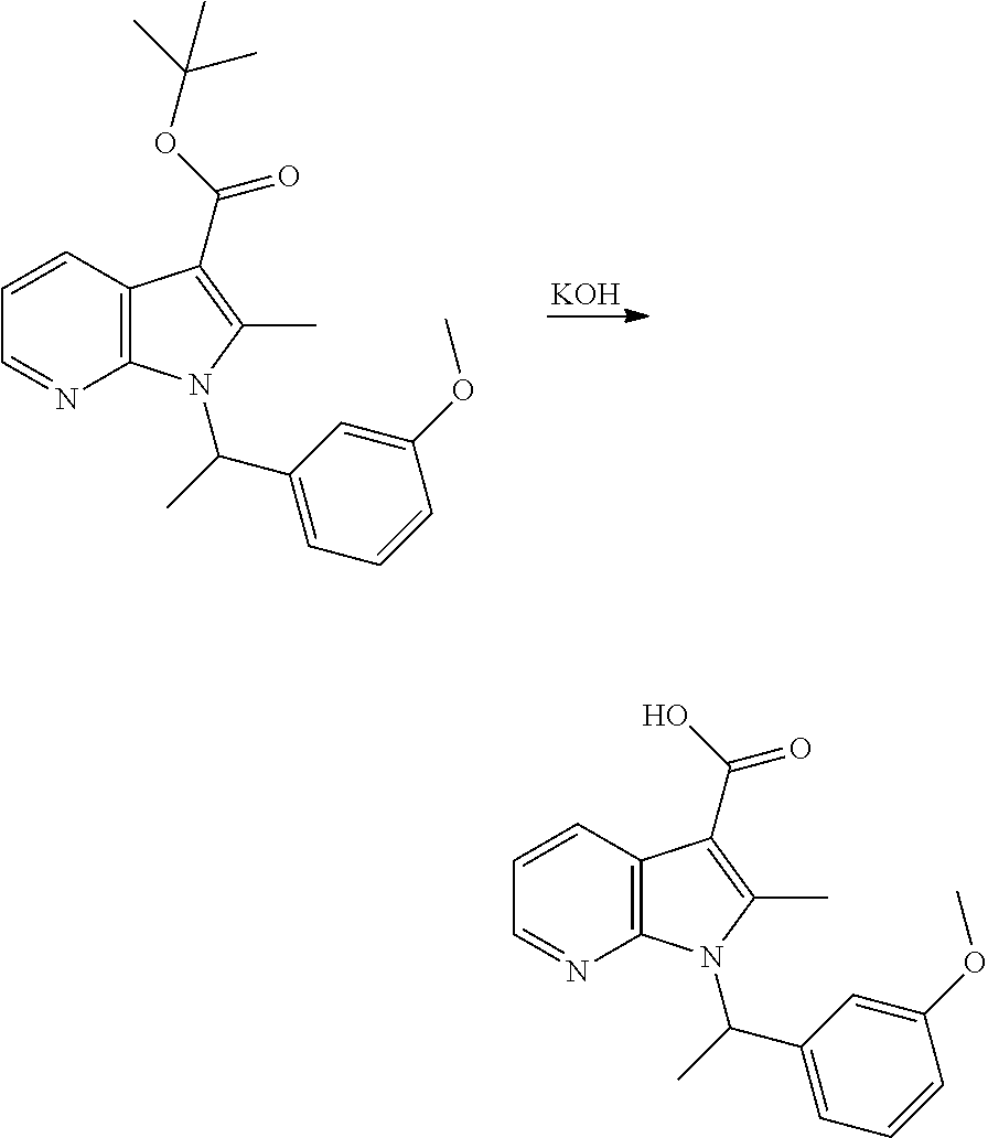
C12=C(C=CC=N1)C(C(OC(C)(C)C)=O)=C(C)N2C(C)C1=CC=CC(OC)=C1.[KOH].C12=C(C=CC=N1)C(C(O)=O)=C(C)N2C(C)C1=CC=CC(OC)=C1
